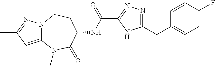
C12=CC(C)=NN1CCC(NC(C1=NN=C(CC3=CC=C(F)C=C3)N1)=O)C(=O)N2C
